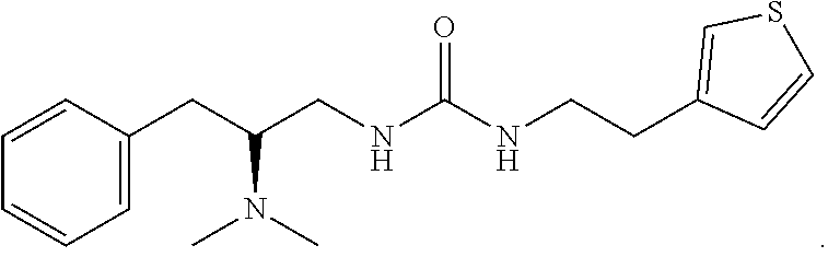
C1=CC=C(CC(CNC(NCCC2=CSC=C2)=O)N(C)C)C=C1
